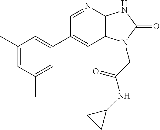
C1(C)=CC(C)=CC(C2=CC3=C(N=C2)NC(=O)N3CC(NC2CC2)=O)=C1
